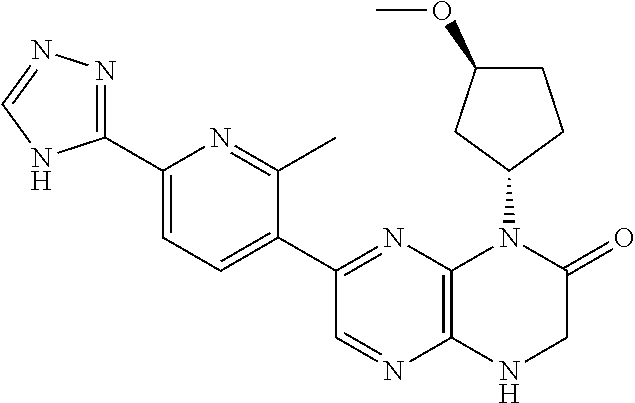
C1(C2=NC3=C(N=C2)NCC(=O)N3C2CCC(OC)C2)=CC=C(C2=NN=CN2)N=C1C
